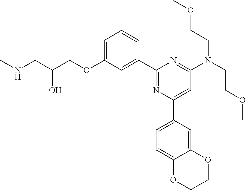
N(CC(COC1=CC=CC(C2=NC(C3=CC=C4C(=C3)OCCO4)=CC(N(CCOC)CCOC)=N2)=C1)O)C
